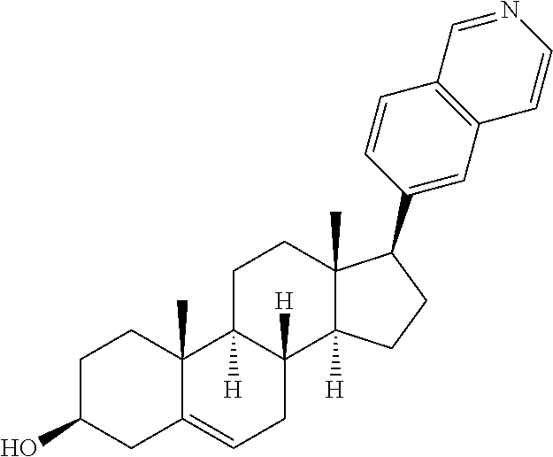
C1C(O)CC2=CCC3([H])C([H])(C2(C)C1)CCC1(C)C3([H])CCC1C1=CC2=C(C=C1)C=NC=C2
